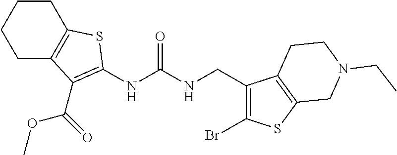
C1C2=C(CCC1)SC(NC(NCC1=C(Br)SC3=C1CCN(CC)C3)=O)=C2C(OC)=O
